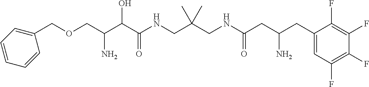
C(C(C(C(NCC(CNC(CC(CC1=CC(F)=C(F)C(F)=C1F)N)=O)(C)C)=O)O)N)OCC1=CC=CC=C1
